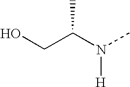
OCC(N([H])C)C
